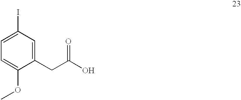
C1(CC(=O)O)=CC(I)=CC=C1OC
